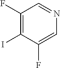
C1(F)=C(I)C(F)=CN=C1
